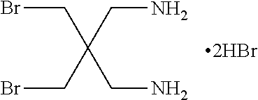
C(CN)(CN)(CBr)CBr.[2HBr]
